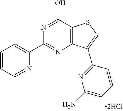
C1(C2=NC3=C(C(O)=N2)SC=C3C2=NC(N)=CC=C2)=CC=CC=N1
